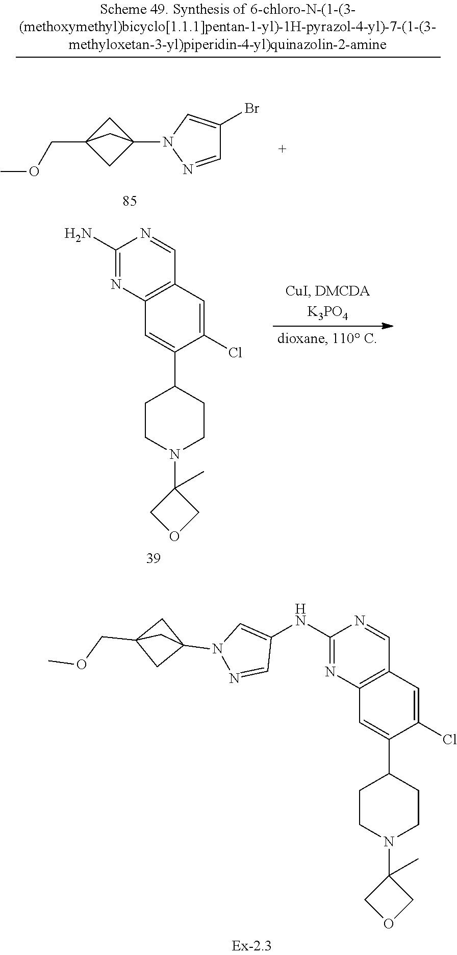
C1(NC2=CN(C34CC(COC)(C3)C4)N=C2)=NC2=C(C=N1)C=C(Cl)C(C1CCN(C3(C)COC3)CC1)=C2.C1(N)=NC2=C(C=N1)C=C(Cl)C(C1CCN(C3(C)COC3)CC1)=C2.COCC12CC(N3N=CC(Br)=C3)(C1)C2
